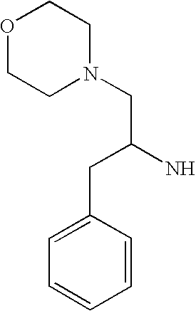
O1CCN(CC(N)CC2=CC=CC=C2)CC1
